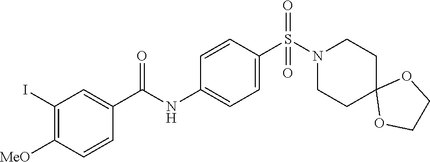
C1(I)=C([MeO])C=CC(C(NC2=CC=C(S(=O)(=O)N3CCC4(CC3)OCCO4)C=C2)=O)=C1
